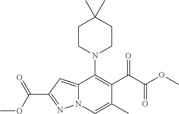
C12=CC(C(OC)=O)=NN1C=C(C)C(C(C(OC)=O)=O)=C2N1CCC(C)(C)CC1
